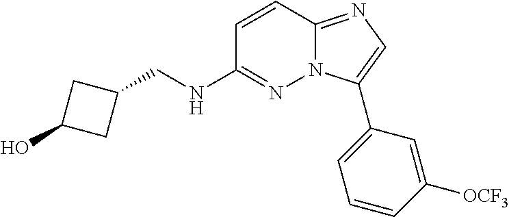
C1(CNC2=NN3C(=NC=C3C3=CC=CC([OCF3])=C3)C=C2)CC(O)C1
